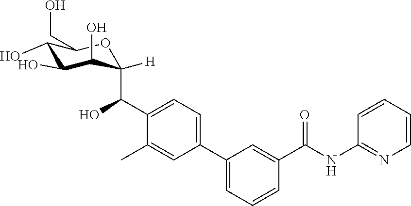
C1=C(C2=CC=C(C(O)C3([H])C(O)C(O)C(O)C(CO)O3)C(C)=C2)C=C(C(NC2=NC=CC=C2)=O)C=C1
